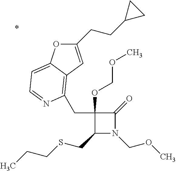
C1(OCOC)(CC2=C3C(=CC=N2)OC(CCC2CC2)=C3)C(CSCCC)N(COC)C1=O
